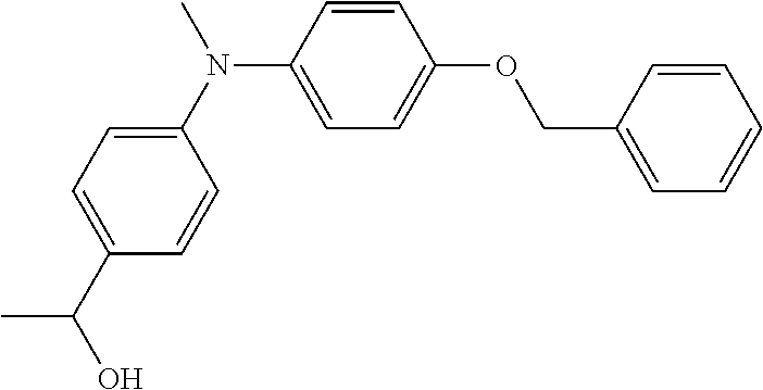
C1(N(C)C2=CC=C(OCC3=CC=CC=C3)C=C2)=CC=C(C(O)C)C=C1
